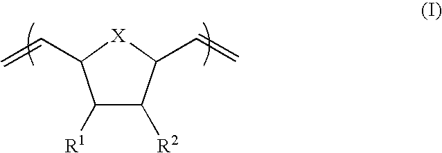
C1([R1])C([R2])C(C=C)[X]C1C=C
